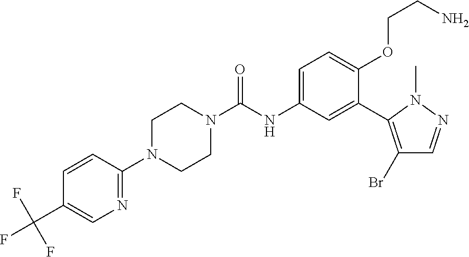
C1N(C2=NC=C(C(F)(F)F)C=C2)CCN(C(=O)NC2=CC=C(OCCN)C(C3=C(Br)C=NN3C)=C2)C1
